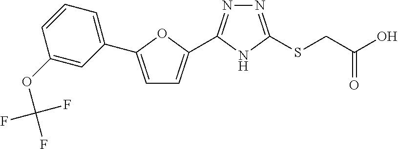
N1=C(C2=CC=C(C3=CC=CC(OC(F)(F)F)=C3)O2)NC(SCC(O)=O)=N1
